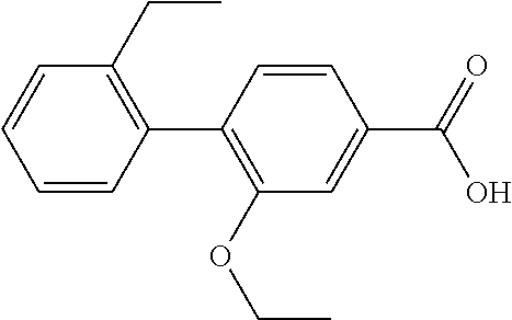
C1=CC(C2=C(OCC)C=C(C(=O)O)C=C2)=C(CC)C=C1
